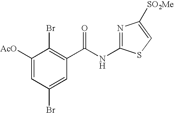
C1([AcO])=CC(Br)=CC(C(NC2=NC([SO2Me])=CS2)=O)=C1Br
